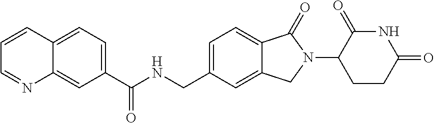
C1(C(NCC2=CC=C3C(=C2)CN(C2CCC(=O)NC2=O)C3=O)=O)=CC=C2C(=C1)N=CC=C2
